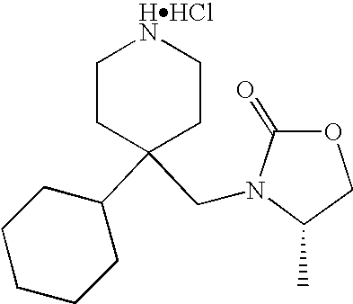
C1CC(C2CCCCC2)(CN2C(C)COC2=O)CC[HHClN]1
